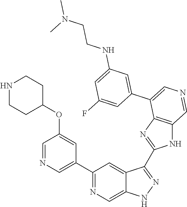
C1(C2=CN=CC(OC3CCNCC3)=C2)=NC=C2C(=C1)C(C1=NC3=C(N1)C=NC=C3C1=CC(NCCN(C)C)=CC(F)=C1)=NN2
